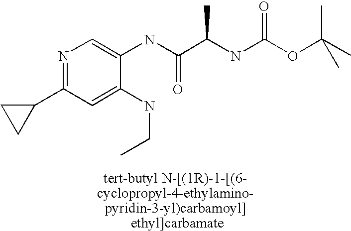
N1=C(C2CC2)C=C(NCC)C(NC(C(NC(OC(C)(C)C)=O)C)=O)=C1
